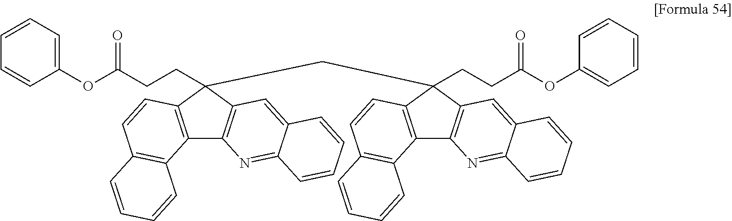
C12=C(C(CC3(CCC(OC4=CC=CC=C4)=O)C4=C(C5=C3C=CC3=C5C=CC=C3)N=C3C(=C4)C=CC=C3)(CCC(OC3=CC=CC=C3)=O)C3=C1N=C1C(=C3)C=CC=C1)C=CC1=C2C=CC=C1
